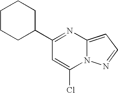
C1(C2CCCCC2)=NC2=CC=NN2C(Cl)=C1
